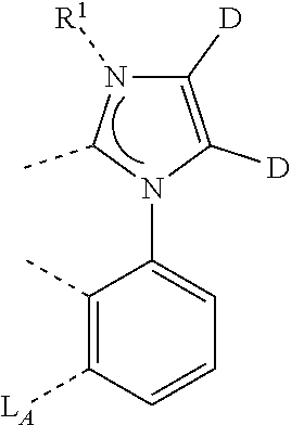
C1(C)=C([LA])C=CC=C1N1C(C)N([R1])C([D])=C1[D]
